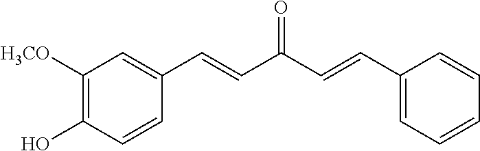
C1=CC(C=CC(=O)C=CC2=CC([H3CO])=C(O)C=C2)=CC=C1
